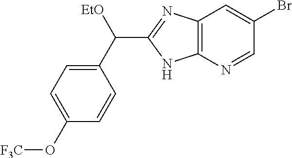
C12=C(N=CC(Br)=C1)NC(C(C1=CC=C(O[F3C])C=C1)[EtO])=N2
